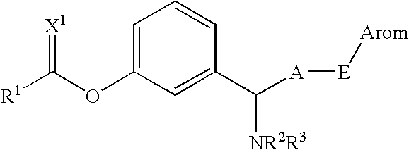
C1=C(OC([R1])=[X1])C=C(C([A][E][Arom])[NR2R3])C=C1
